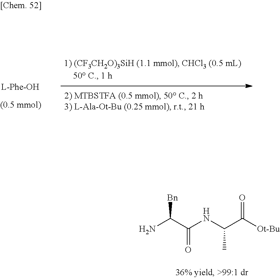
NC(C(NC(C([Ot-Bu])=O)C)=O)[Bn].[H]
